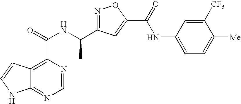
C12=NC=NC(C(=O)NC(C3=NOC(C(=O)NC4=CC=C([Me])C([CF3])=C4)=C3)C)=C1C=CN2
